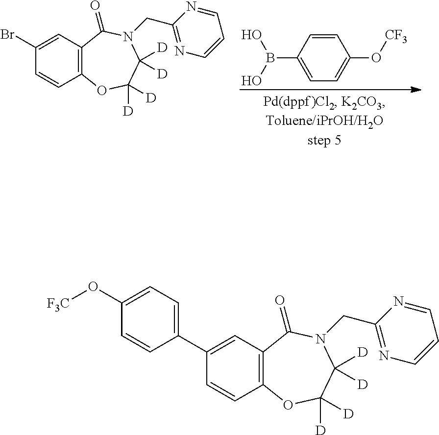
OB(C1=CC=C(O[CF3])C=C1)O.C1(Br)=CC2=C(C=C1)OC([D])([D])C([D])([D])N(CC1=NC=CC=N1)C2=O.C1(C2=CC=C(O[F3C])C=C2)=CC2=C(C=C1)OC([D])([D])C([D])([D])N(CC1=NC=CC=N1)C2=O
